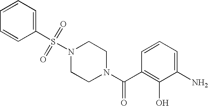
C(=O)(C1=C(O)C(N)=CC=C1)N1CCN(S(=O)(=O)C2=CC=CC=C2)CC1
